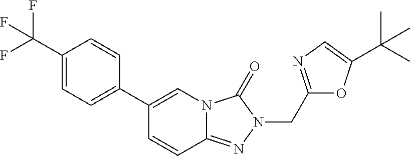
C1=C(C(F)(F)F)C=CC(C2=CN3C(=NN(CC4=NC=C(C(C)(C)C)O4)C3=O)C=C2)=C1
